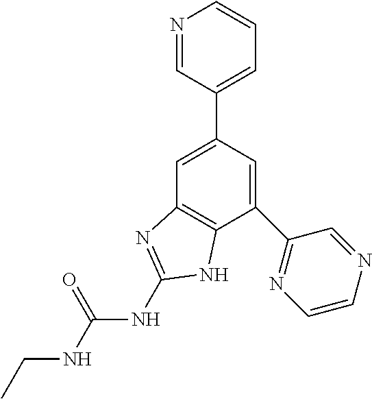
C1=C(C2=CC=CN=C2)C=C(C2=NC=CN=C2)C2=C1N=C(NC(=O)NCC)N2
